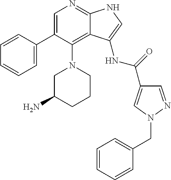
C1(C2=CC=CC=C2)=CN=C2C(=C1N1CC(N)CCC1)C(NC(C1=CN(CC3=CC=CC=C3)N=C1)=O)=CN2
